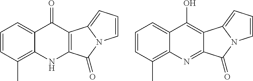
C1=CC(C)=C2C(=C1)C(=O)C1=C(N2)C(=O)N2C1=CC=C2.C1=CC(C)=C2C(=C1)C(O)=C1C(=N2)C(=O)N2C1=CC=C2
